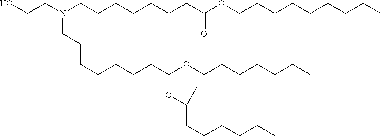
OCCN(CCCCCCCC(OCCCCCCCCC)=O)CCCCCCCC(OC(CCCCCC)C)OC(C)CCCCCC
